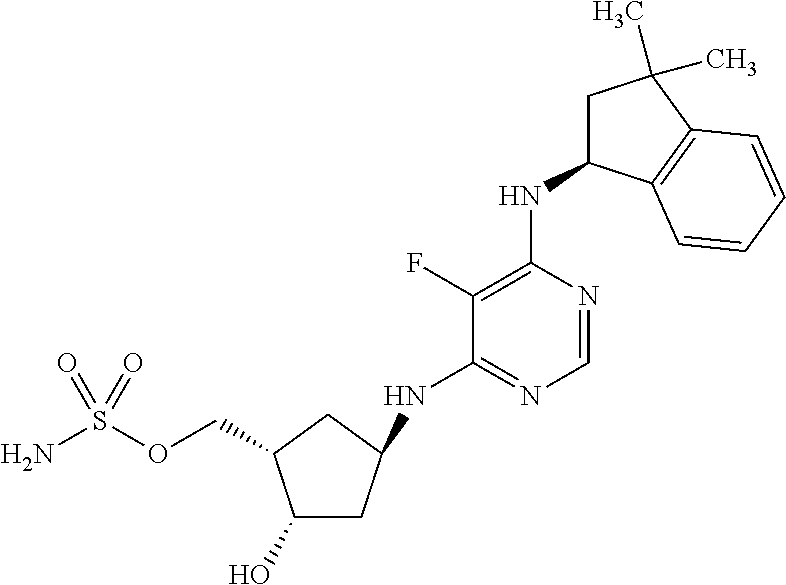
C(OS(N)(=O)=O)C1C(O)CC(NC2=NC=NC(NC3CC(C)(C)C4=C3C=CC=C4)=C2F)C1
